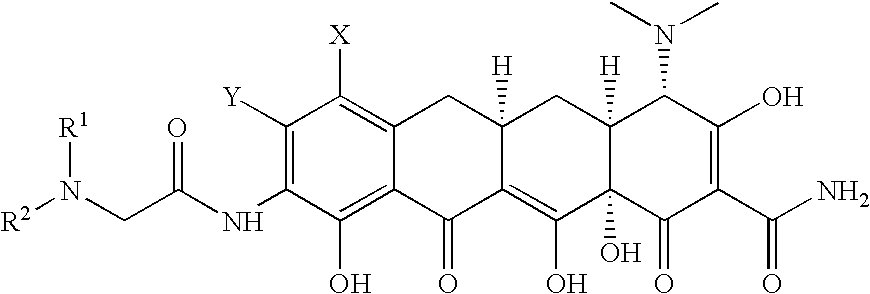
C1([Y])=C(NC(CN([R2])[R1])=O)C(O)=C2C(=C1[X])CC1([H])C(=C(O)C3(O)C([H])(C1)C(N(C)C)C(O)=C(C(N)=O)C3=O)C2=O
